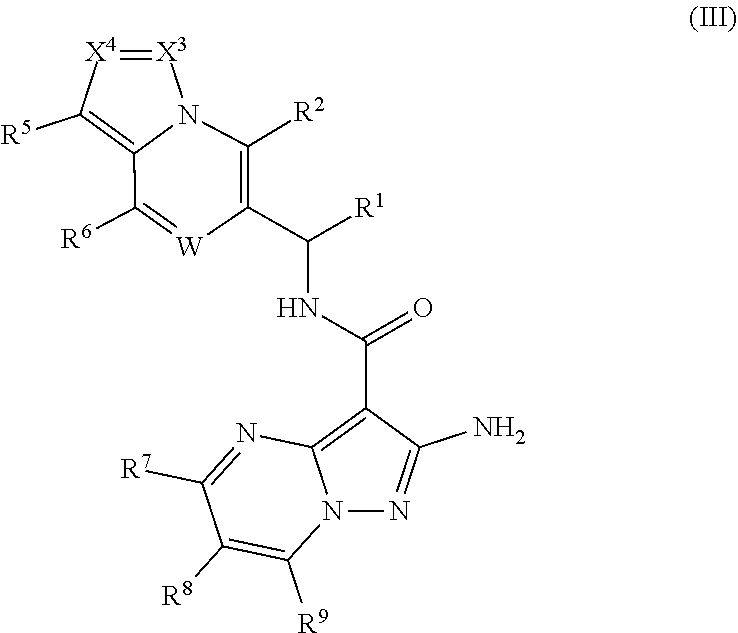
[X4]1=[X3]N2C(=C1[R5])C([R6])=[W]C(C(NC(C1=C3N(N=C1N)C([R9])=C([R8])C([R7])=N3)=O)[R1])=C2[R2]
